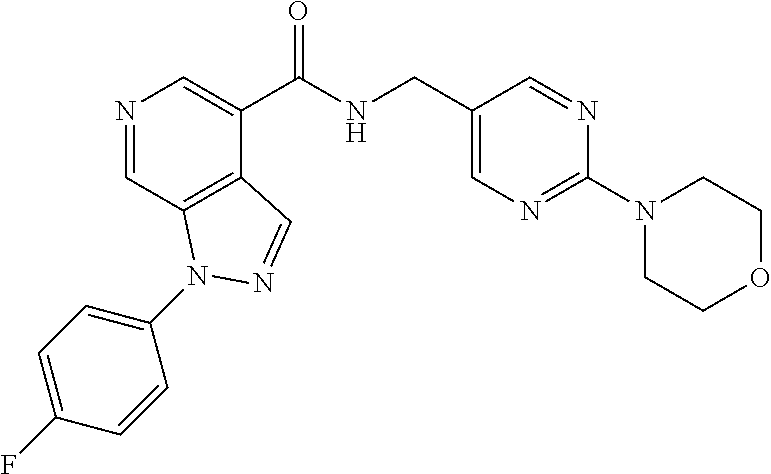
N1=CC2=C(C(C(NCC3=CN=C(N4CCOCC4)N=C3)=O)=C1)C=NN2C1=CC=C(F)C=C1
